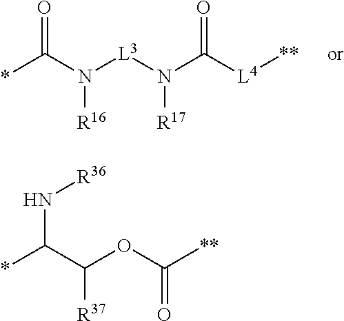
*C(N([L3]N(C([L4][**])=O)[R17])[R16])=O.*C(C(OC([**])=O)[R37])N[R36]
